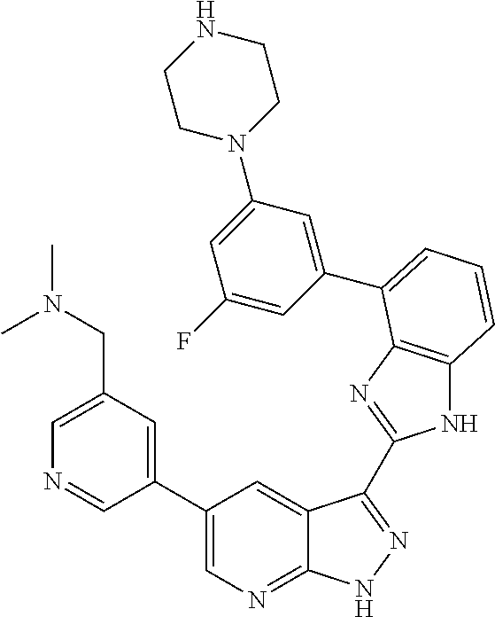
C1(C2=CN=C3C(=C2)C(C2=NC4=C(N2)C=CC=C4C2=CC(N4CCNCC4)=CC(F)=C2)=NN3)=CC(CN(C)C)=CN=C1
